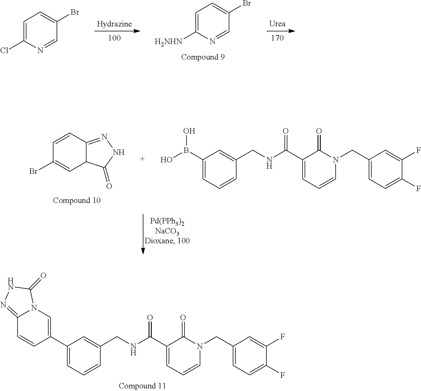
C1(C2=CC=CC(CNC(C3=CC=CN(CC4=CC=C(F)C(F)=C4)C3=O)=O)=C2)=CN2C(=NNC2=O)C=C1.C1=C([H2NHN])N=CC(Br)=C1.C1=C(Cl)N=CC(Br)=C1.C1=CC2=NNC(=O)C2C=C1Br.B(C1=CC=CC(CNC(C2=CC=CN(CC3=CC=C(F)C(F)=C3)C2=O)=O)=C1)(O)O
